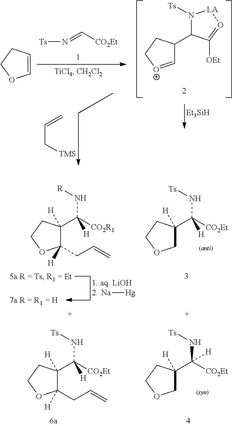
N(=C[CO2Et])[Ts].C1=CCCO1.C1=[O+]CCC1C1N([Ts])[LA]O=C1[OEt].[Et3SiH].C=CC[TMS].C1C(C(N[Ts])([CO2Et])[H])([H])CCO1.C1([H])(CC=C)C(C(N[Ts])([CO2Et])[H])([H])CCO1.[Na][Hg].C1([H])(CC=C)C(C(N[R])([CO2R1])[H])([H])CCO1.C1C(C(N[Ts])([CO2Et])[H])([H])CCO1
